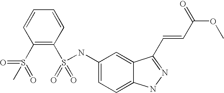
C1=CC=CC(S(=O)(=O)NC2=CC=C3C(=C2)C(C=CC(=O)OC)=NN3)=C1S(=O)(C)=O
